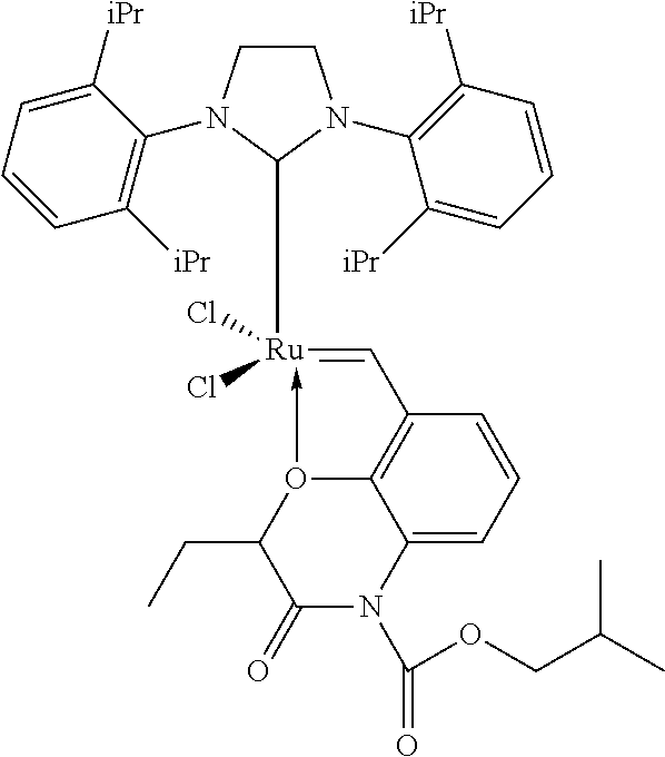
C1CN(C2=C([iPr])C=CC=C2[iPr])C([Ru]2(Cl)(Cl)-O3C4=C(C=2)C=CC=C4N(C(OCC(C)C)=O)C(=O)C3CC)N1C1=C([iPr])C=CC=C1[iPr]
